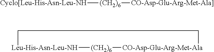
[Cyclo[Leu-His-Asn-Leu-NH][(CH2)6][CO-Asp-Glu-Arg-Met-Ala]].[Leu-His-Asn-Leu-NH]1[(CH2)6][CO-Asp-Glu-Arg-Met-Ala]CC1
